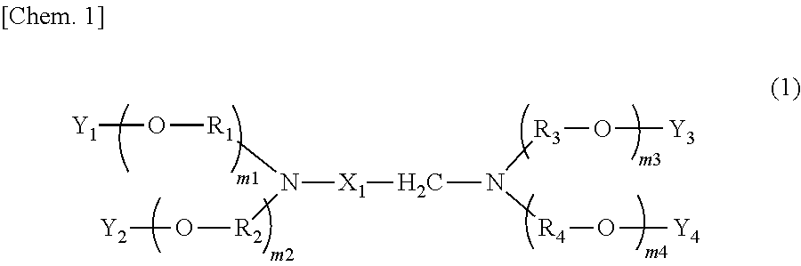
[Y1]O[R1]N([R2]O[Y2])[X1]CN([R3]O[Y3])[R4]O[Y4]
